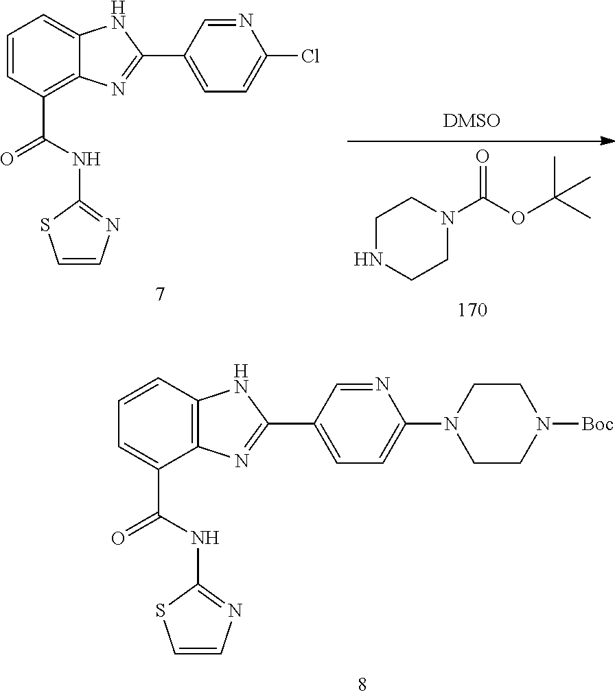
C1(C(=O)NC2=NC=CS2)=CC=CC2=C1N=C(C1=CC=C(N3CCN([Boc])CC3)N=C1)N2.C1NCCN(C(OC(C)(C)C)=O)C1.C1=CC(C(=O)NC2=NC=CS2)=C2C(=C1)NC(C1=CC=C(Cl)N=C1)=N2
